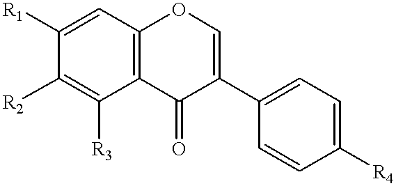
C12=C(C=C([R1])C([R2])=C1[R3])OC=C(C1=CC=C([R4])C=C1)C2=O
